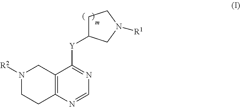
N1([R2])CCC2=C(C1)C([Y]C1CCN([R1])C1)=NC=N2
